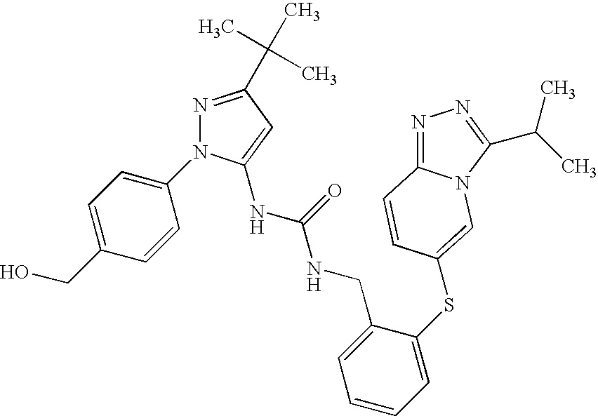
N1=C(C(C)(C)C)C=C(NC(NCC2=CC=CC=C2SC2=CN3C(=NN=C3C(C)C)C=C2)=O)N1C1=CC=C(CO)C=C1
